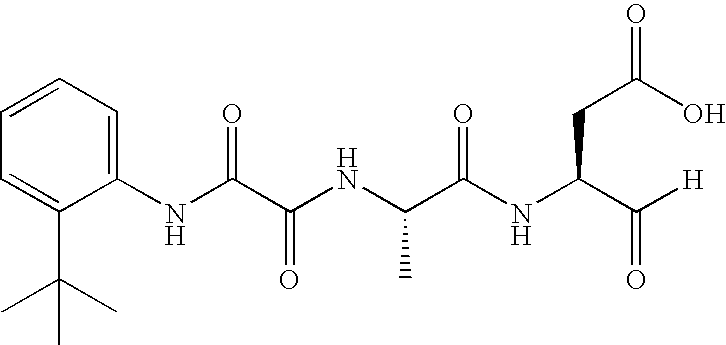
N(C(C(NC(C(NC(C([H])=O)CC(O)=O)=O)C)=O)=O)C1=CC=CC=C1C(C)(C)C
